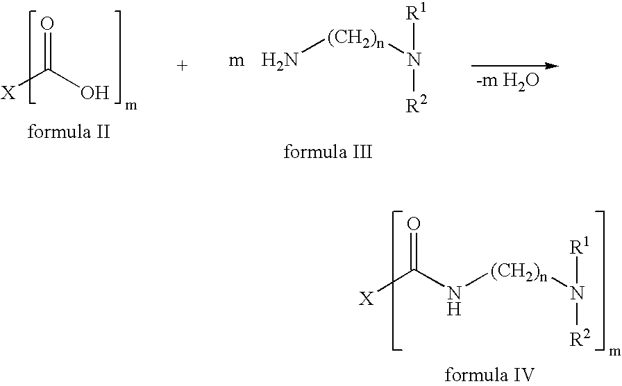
[X]C(O)=O.N[(CH2)n]N([R1])[R2].[X]C(N[(CH2)n]N([R1])[R2])=O
